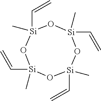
O1[Si](C)(C=C)O[Si](C)(C=C)O[Si](C=C)(C)O[Si]1(C)C=C
